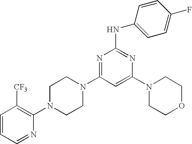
C1=CC=NC(N2CCN(C3=NC(NC4=CC=C(F)C=C4)=NC(N4CCOCC4)=C3)CC2)=C1[CF3]
